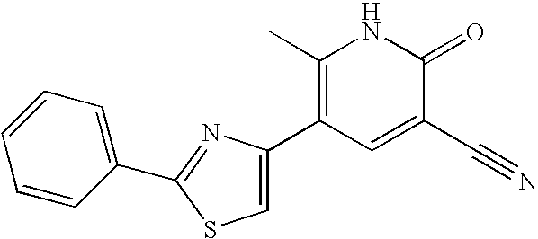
C1=C(C2=C(C)NC(=O)C(C#N)=C2)N=C(C2=CC=CC=C2)S1
